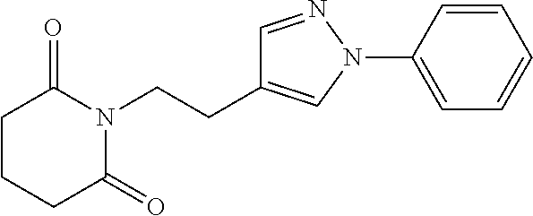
C1CCC(=O)N(CCC2=CN(C3=CC=CC=C3)N=C2)C1=O
